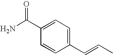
NC(C1=CC=C(C=CC)C=C1)=O
